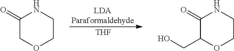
[THF].C1(=O)COCCN1.C1(=O)C(CO)OCCN1
